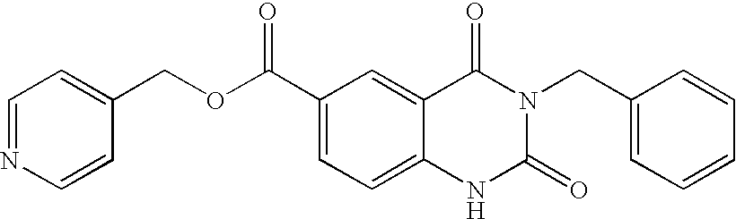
C1=NC=CC(COC(=O)C2=CC=C3C(=C2)C(=O)N(CC2=CC=CC=C2)C(=O)N3)=C1
